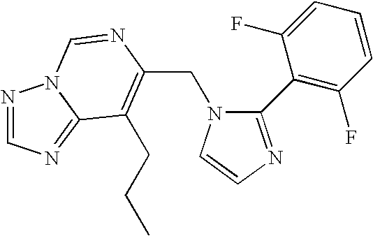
C(N1C(C2=C(F)C=CC=C2F)=NC=C1)C1=C(CCC)C2=NC=NN2C=N1
